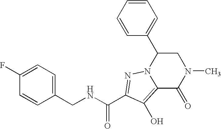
N(CC1=CC=C(F)C=C1)C(C1=NN2C(C3=CC=CC=C3)CN(C)C(=O)C2=C1O)=O
